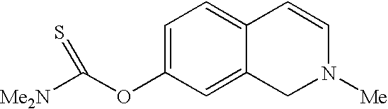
C1=C(OC([Me2N])=S)C=C2C(=C1)C=CN([Me])C2
